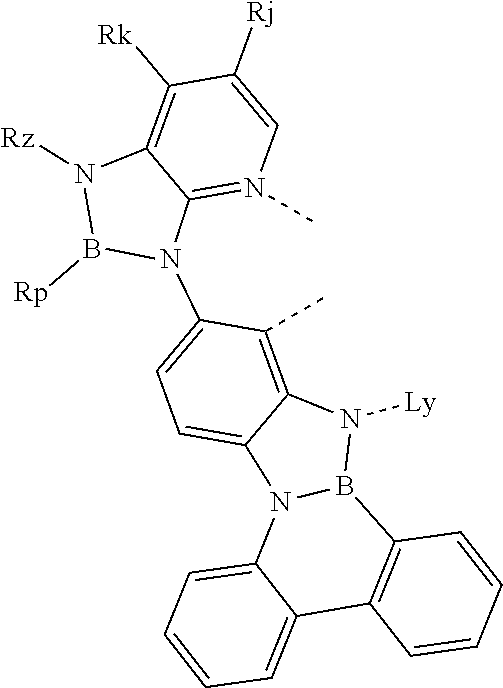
C12=N(C)C=C([Rj])C([Rk])=C1N([Rz])B([Rp])N2C1=CC=C2C(=C1C)N([Ly])B1N2C2=CC=CC=C2C2=C1C=CC=C2
